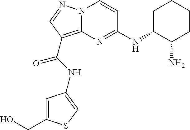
C1=C(CO)SC=C1NC(C1=C2N(N=C1)C=CC(NC1C(N)CCCC1)=N2)=O
